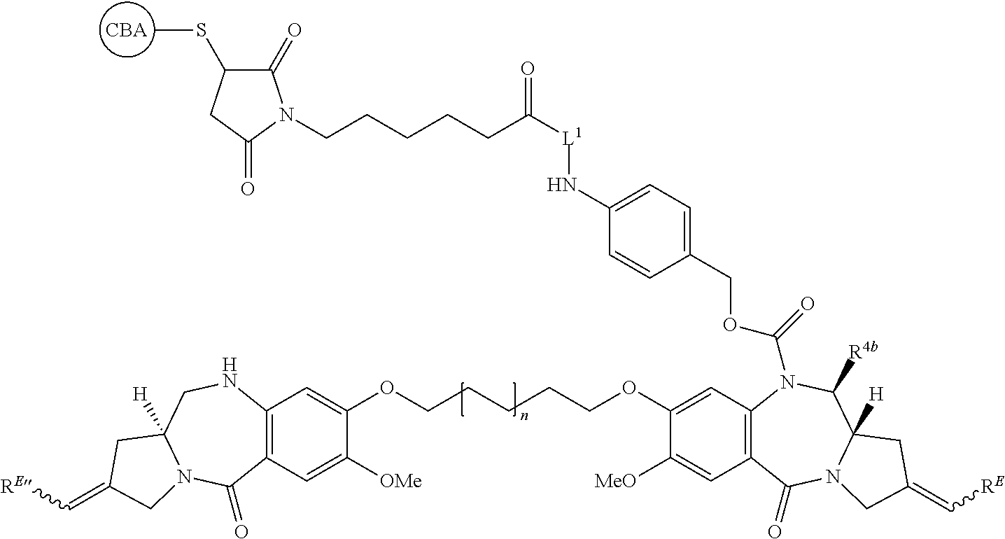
C12=C(C=C([OMe])C(OCCCCCOC3=CC4=C(C=C3[MeO])C(=O)N3C([H])(C([R4b])N4C(=O)OCC4=CC=C(N[L1]C(CCCCCN5C(=O)C(SC)CC5=O)=O)C=C4)CC(=C[RE])C3)=C1)C(=O)N1C([H])(CN2)CC(=C[RE])C1.[CBA]
